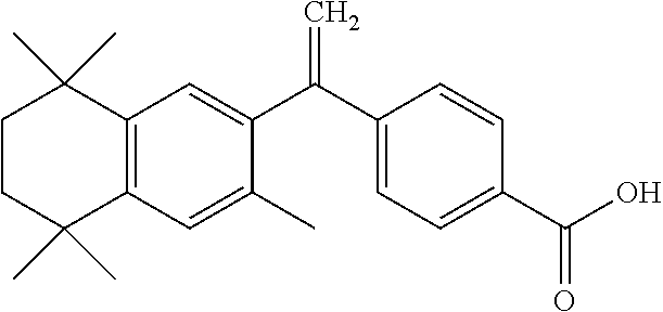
C1CC(C)(C)C2=C(C1(C)C)C=C(C(C1=CC=C(C(O)=O)C=C1)=C)C(C)=C2
